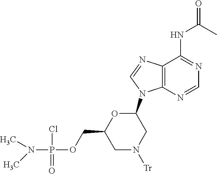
CC(NC1=NC=NC2=C1N=CN2C1OC(COP(Cl)(=O)N(C)C)CN([Tr])C1)=O
